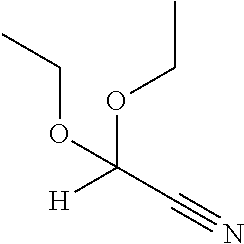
[H]C(C#N)(OCC)OCC
